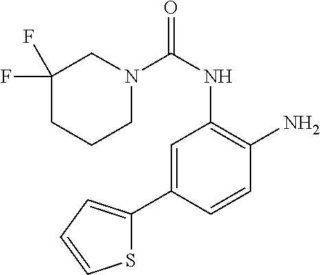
C1N(C(NC2=C(N)C=CC(C3=CC=CS3)=C2)=O)CC(F)(F)CC1
